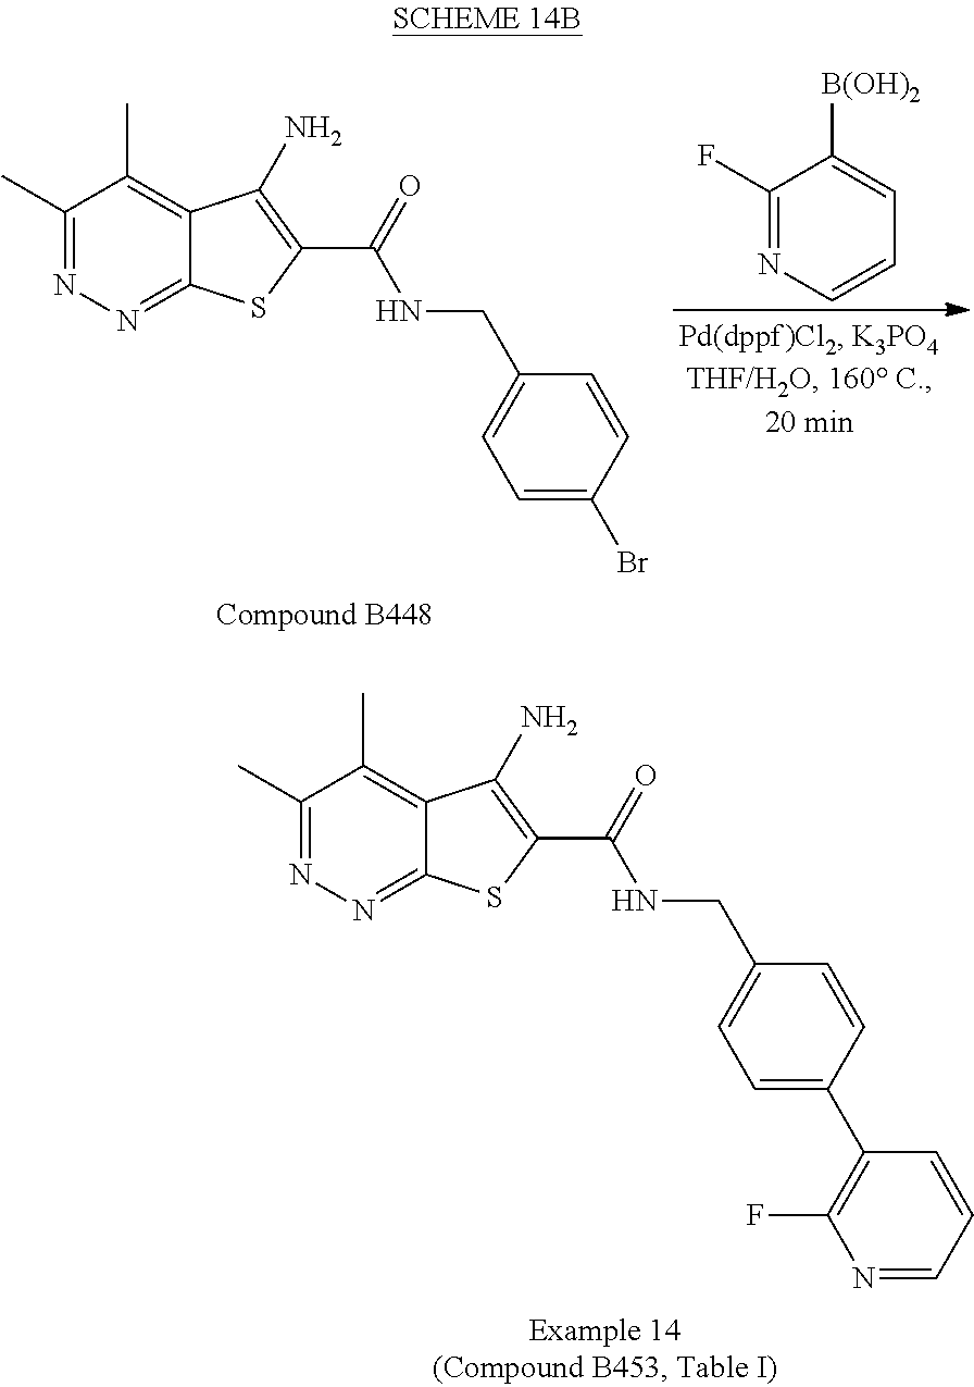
C1(F)=NC=CC=C1[B(OH)2].C1(C)=NN=C2C(=C1C)C(N)=C(C(=O)NCC1=CC=C(Br)C=C1)S2.C1(C)=NN=C2C(=C1C)C(N)=C(C(=O)NCC1=CC=C(C3=C(F)N=CC=C3)C=C1)S2
